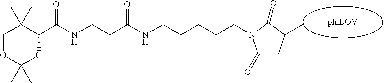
O1CC(C)(C)C(C(NCCC(=O)NCCCCCN2C(=O)CC(C)C2=O)=O)OC1(C)C
